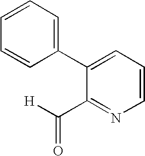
C1=CC=C(C2=CC=CN=C2C(=O)[H])C=C1
